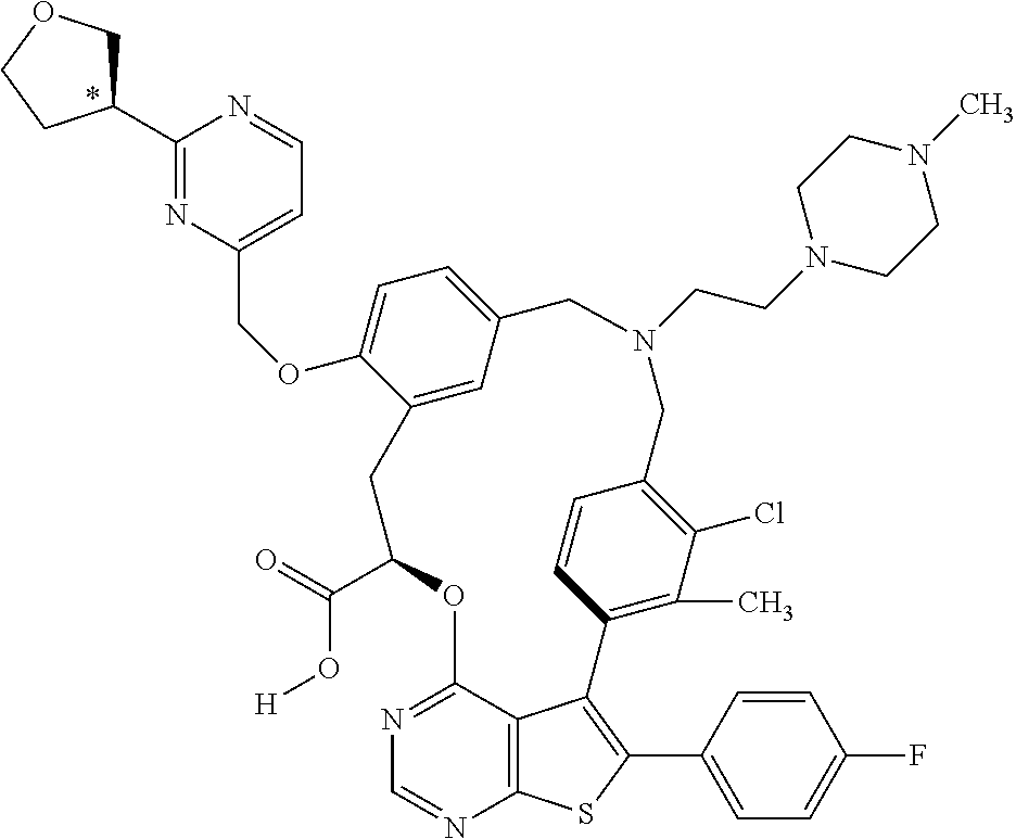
C1(C(=O)O[H])OC2=NC=NC3=C2C(=C(C2=CC=C(F)C=C2)S3)C2=C(C)C(Cl)=C(C=C2)CN(CCN2CCN(C)CC2)CC2=CC=C(OCC3=CC=NC(C4COCC4)=N3)C(=C2)C1
